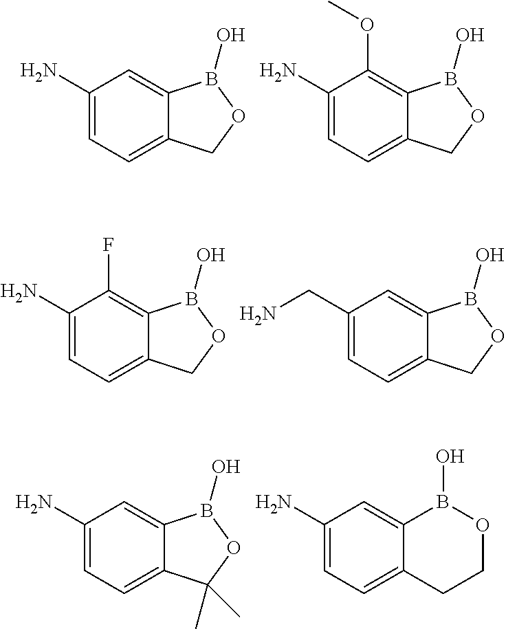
C12=CC=C(N)C=C1B(O)OC2.C12=CC=C(N)C(OC)=C1B(O)OC2.C12=CC=C(N)C(F)=C1B(O)OC2.C12=CC=C(CN)C=C1B(O)OC2.C12=CC=C(N)C=C1B(O)OC2(C)C.C12=CC=C(N)C=C1B(O)OCC2
